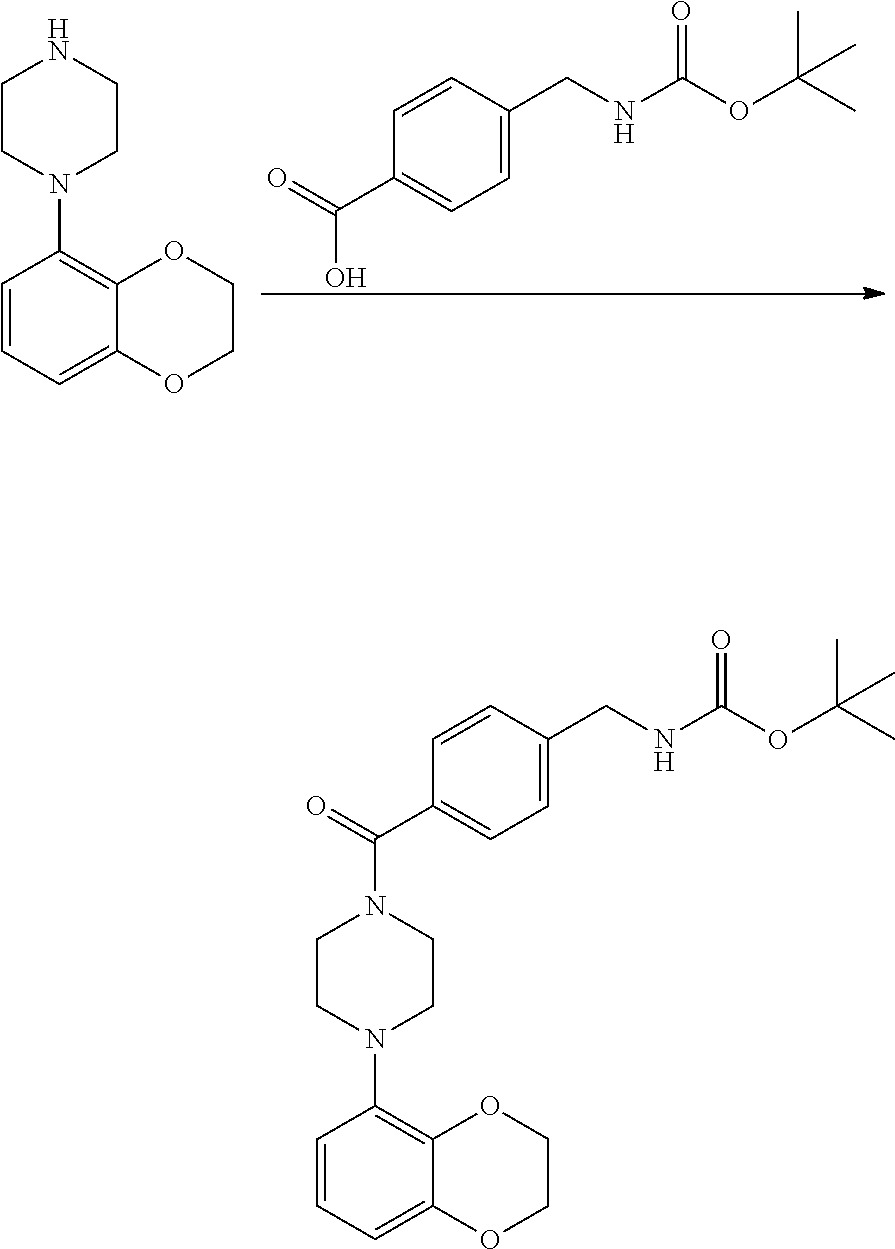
C1CN(C2=C3C(=CC=C2)OCCO3)CCN1.C1=CC(CNC(OC(C)(C)C)=O)=CC=C1C(=O)O.C1CN(C2=C3C(=CC=C2)OCCO3)CCN1C(=O)C1=CC=C(CNC(OC(C)(C)C)=O)C=C1
